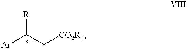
C(C([Ar])[R])[CO2R1]
